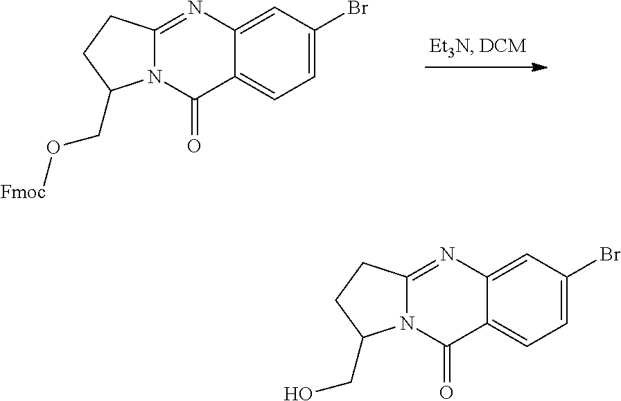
C12=CC(Br)=CC=C1C(=O)N1C(=N2)CCC1CO.C12=CC(Br)=CC=C1C(=O)N1C(=N2)CCC1CO[Fmoc]
